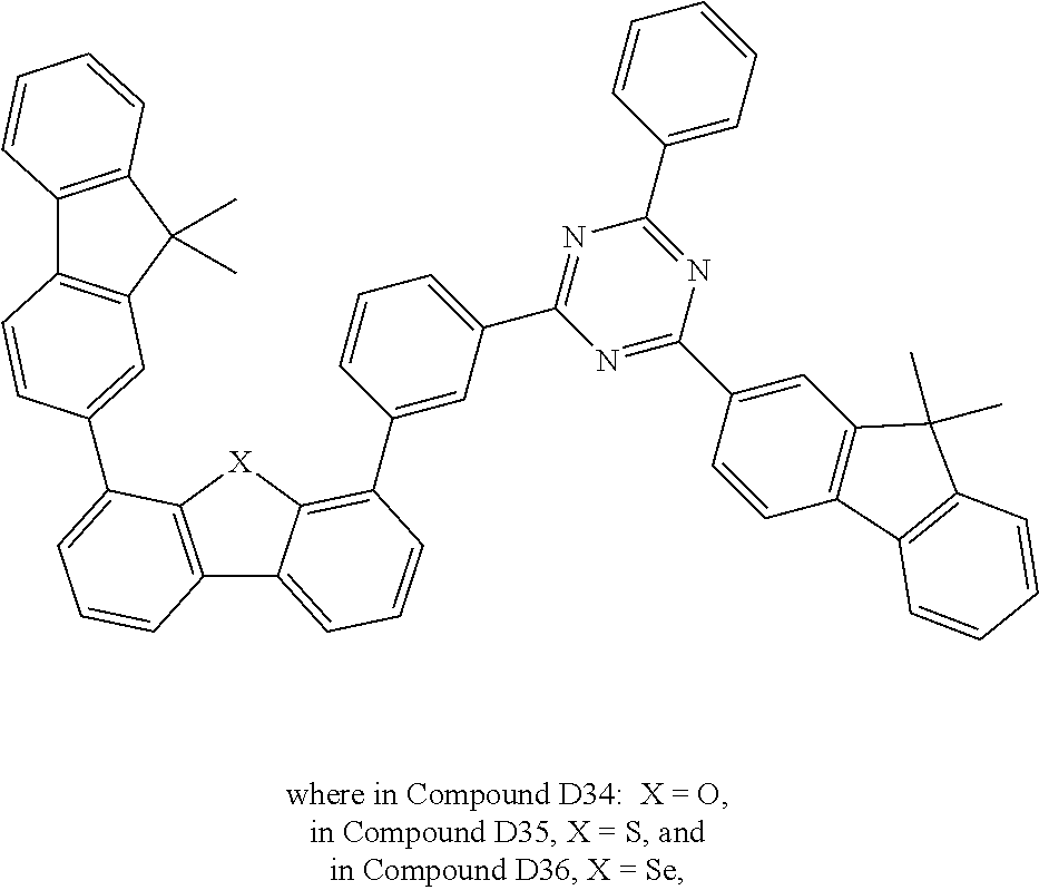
C12=C([X]C3=C(C4=CC(C5=NC(C6=CC=CC=C6)=NC(C6=CC7=C(C=C6)C6=C(C7(C)C)C=CC=C6)=N5)=CC=C4)C=CC=C13)C(C1=CC3=C(C4=C(C3(C)C)C=CC=C4)C=C1)=CC=C2
